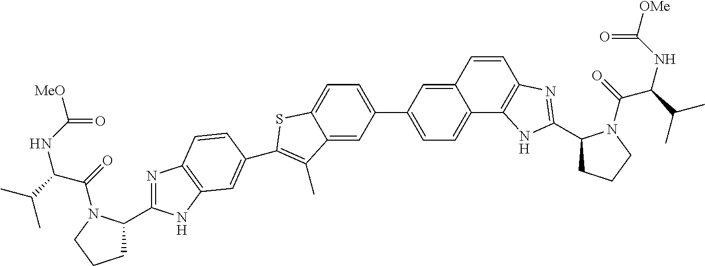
N1=C(C2CCCN2C(=O)C(C(C)C)NC([MeO])=O)NC2=C1C=CC(C1=C(C)C3=CC(C4=CC=C5C(=C4)C=CC4=C5NC(C5CCCN5C(=O)C(C(C)C)NC([OMe])=O)=N4)=CC=C3S1)=C2
